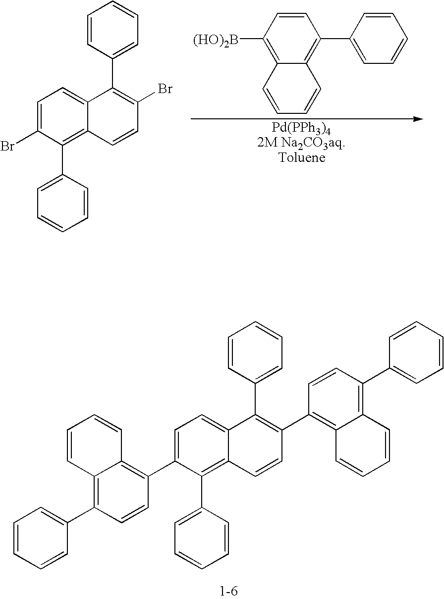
C1=C(Br)C(C2=CC=CC=C2)=C2C(=C1)C(C1=CC=CC=C1)=C(Br)C=C2.[(HO)2B]C1=C2C(=C(C3=CC=CC=C3)C=C1)C=CC=C2.C1=CC=CC(C2=C3C(=C(C4=CC=C5C(=C4C4=CC=CC=C4)C=CC(C4=C6C(=C(C7=CC=CC=C7)C=C4)C=CC=C6)=C5C4=CC=CC=C4)C=C2)C=CC=C3)=C1
